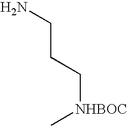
NCCC[NHBOC]C
